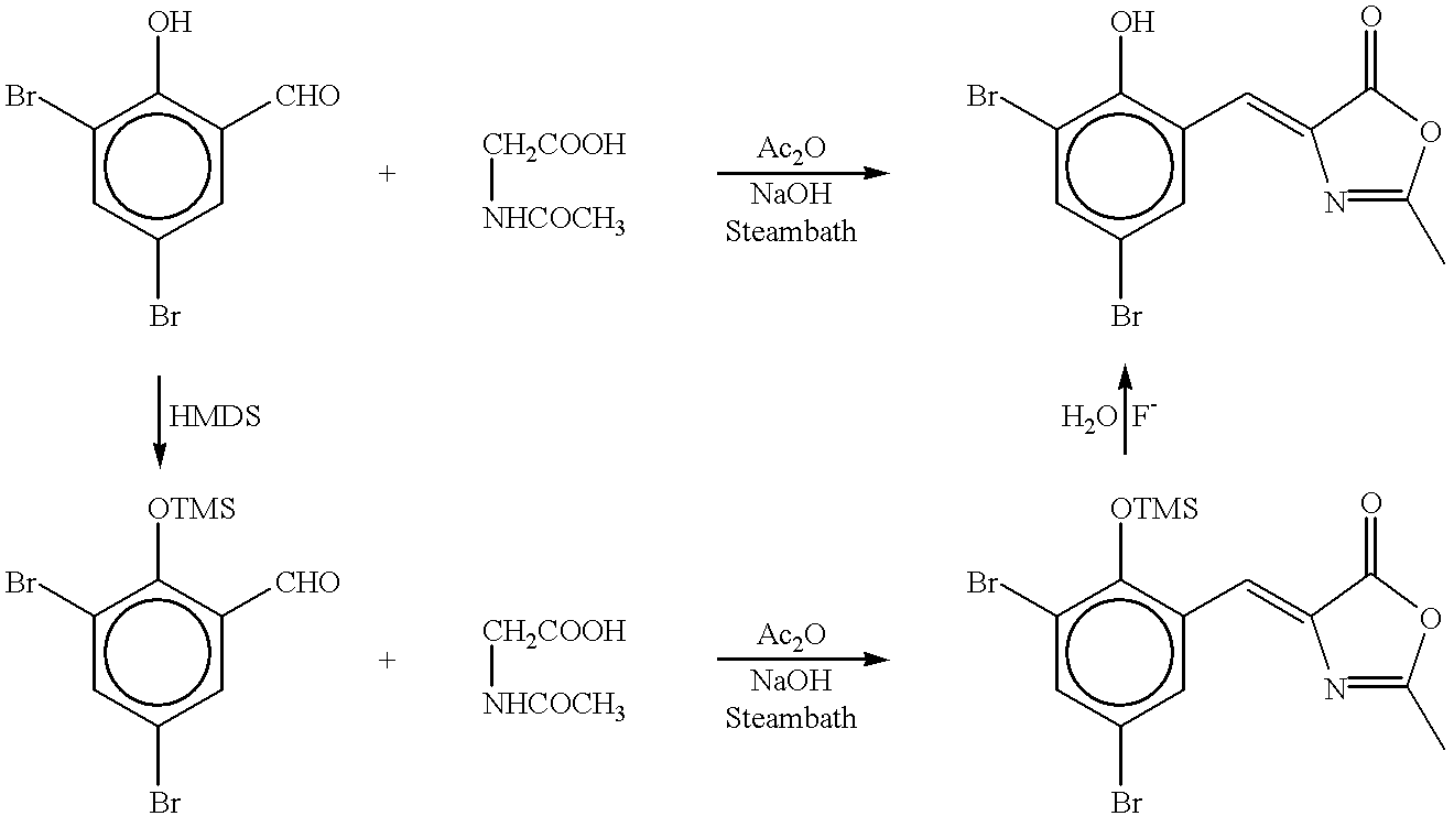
c1(Br)cc(Br)cc([CHO])c1O.[CH2COOH][NHCOCH3].c1(Br)cc(Br)cc(C=C2N=C(C)OC2=O)c1O.c1(Br)cc(Br)cc([CHO])c1[OTMS].[CH2COOH][NHCOCH3].c1(Br)cc(Br)cc(C=C2N=C(C)OC2=O)c1[OTMS]
